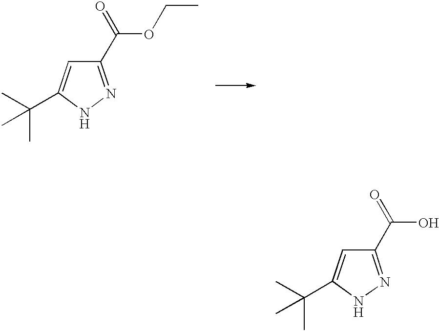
C1(C(O)=O)=NNC(C(C)(C)C)=C1.C1(C(OCC)=O)=NNC(C(C)(C)C)=C1
